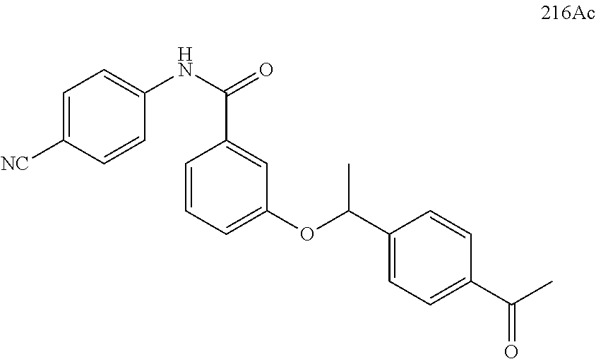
C1=C([NC])C=CC(NC(=O)C2=CC(OC(C3=CC=C(C(C)=O)C=C3)C)=CC=C2)=C1
